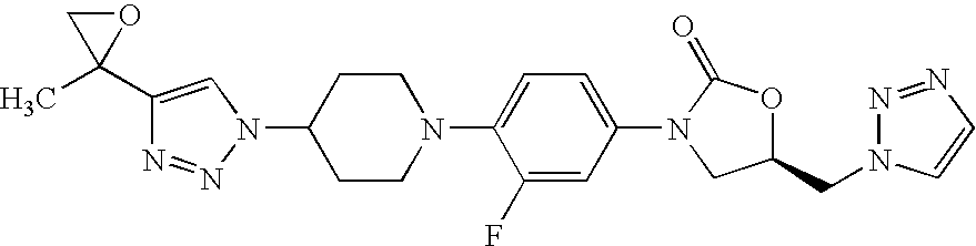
C1(C2(C)CO2)=CN(C2CCN(C3=CC=C(N4CC(CN5N=NC=C5)OC4=O)C=C3F)CC2)N=N1
